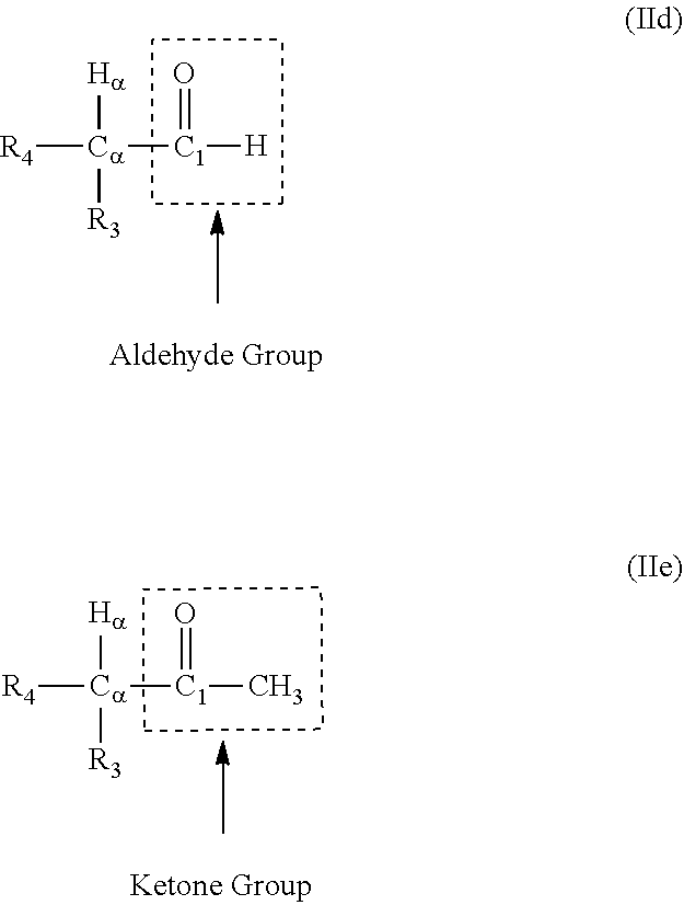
[R4][Ca]([C1]([H])=O)([Ha])[R3].[R4][Ca]([C1](C)=O)([Ha])[R3]
